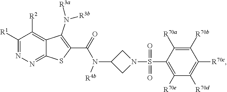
C1([R1])=NN=C2C(=C1[R2])C(N([R3a])[R3b])=C(C(N(C1CN(S(C3=C([R70e])C([R70d])=C([R70c])C([R70b])=C3[R70a])(=O)=O)C1)[R4b])=O)S2
